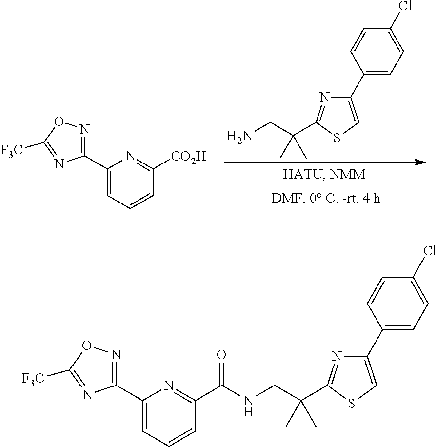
C1(C2=NOC([F3C])=N2)=CC=CC([CO2H])=N1.NCC(C)(C)C1=NC(C2=CC=C(Cl)C=C2)=CS1.C1(C2=NOC([F3C])=N2)=CC=CC(C(NCC(C)(C)C2=NC(C3=CC=C(Cl)C=C3)=CS2)=O)=N1
